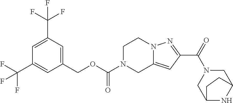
C1(COC(N2CC3=CC(C(=O)N4CC5NC(C4)CC5)=NN3CC2)=O)=CC(C(F)(F)F)=CC(C(F)(F)F)=C1
